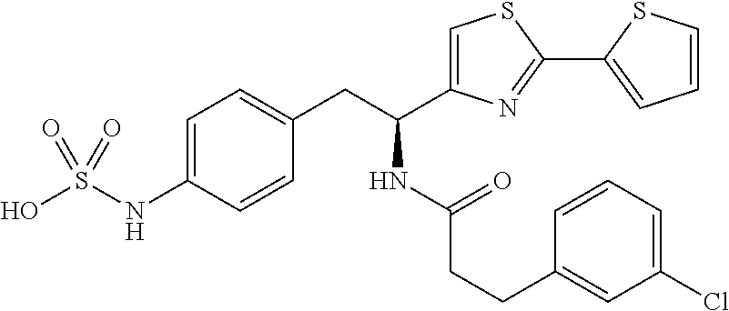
C1=C(NS(O)(=O)=O)C=CC(CC(NC(=O)CCC2=CC(Cl)=CC=C2)C2=CSC(C3=CC=CS3)=N2)=C1
